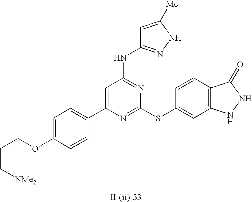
C1=C(C2=CC=C(OCCC[NMe2])C=C2)N=C(SC2=CC3=C(C=C2)C(=O)NN3)N=C1NC1=NNC([Me])=C1
